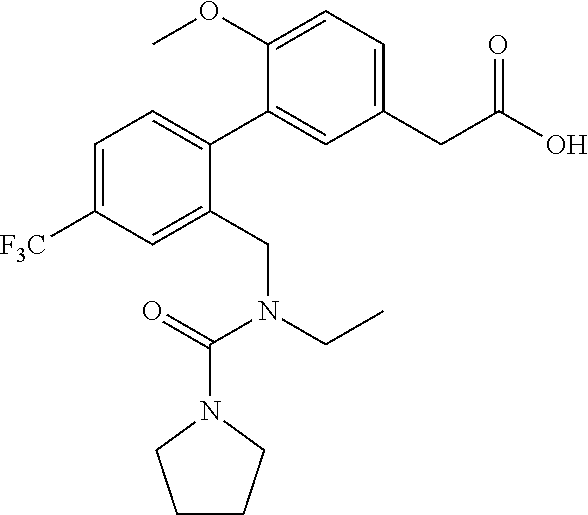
C1=C([F3C])C=C(CN(CC)C(=O)N2CCCC2)C(C2=CC(CC(O)=O)=CC=C2OC)=C1
